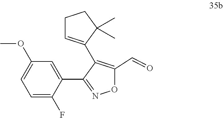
N1=C(C2=CC(OC)=CC=C2F)C(C2=CCCC2(C)C)=C(C=O)O1
